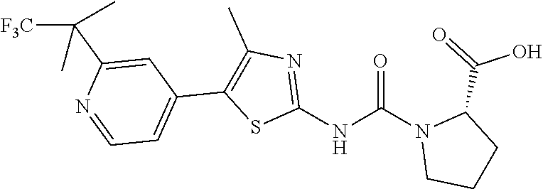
C1(NC(N2CCCC2C(=O)O)=O)=NC(C)=C(C2=CC=NC(C([F3C])(C)C)=C2)S1
